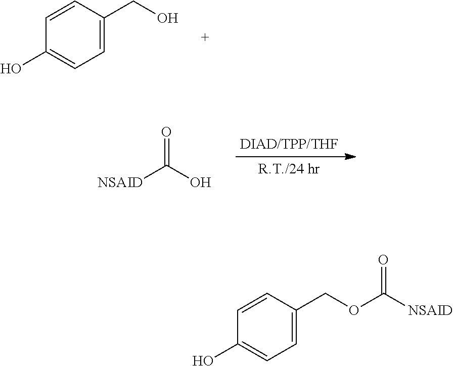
C1=CC(CO)=CC=C1O.O=C(O)[NSAID].C1=CC(COC([NSAID])=O)=CC=C1O
